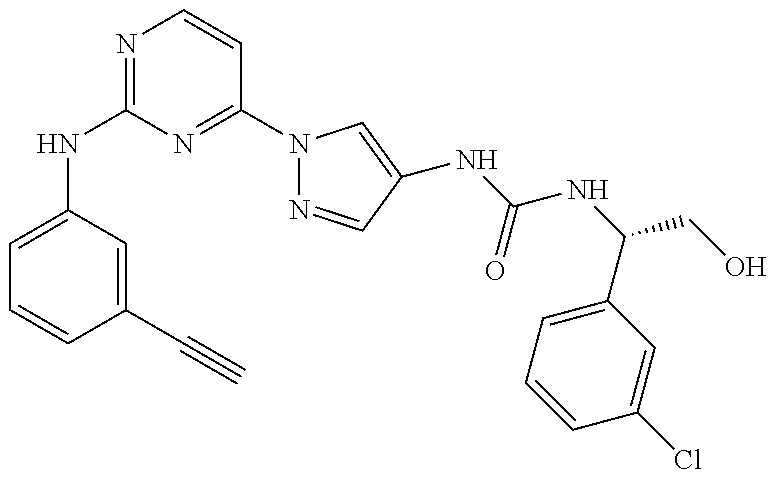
C1(NC2=NC=CC(N3N=CC(NC(NC(CO)C4=CC=CC(Cl)=C4)=O)=C3)=N2)=CC=CC(C#C)=C1
